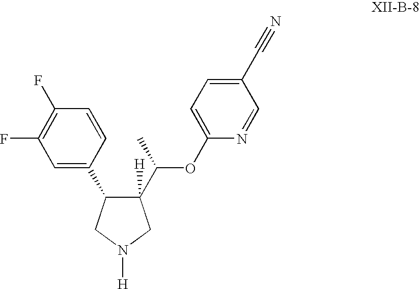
C1(C2C([H])(C(C)OC3=CC=C(C#N)C=N3)CN([H])C2)=CC(F)=C(F)C=C1
